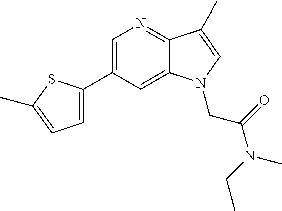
C1(C2=CC=C(C)S2)=CN=C2C(=C1)N(CC(=O)N(CC)C)C=C2C
